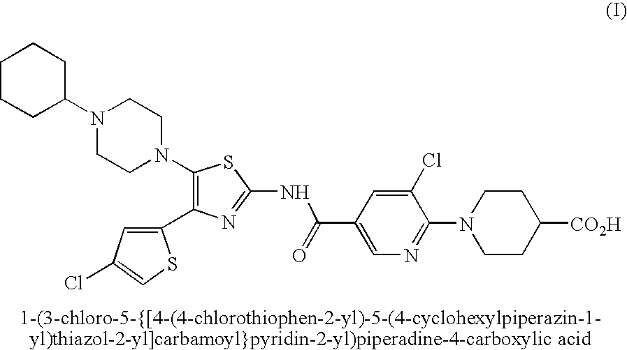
C1CCC(N2CCN(C3=C(C4=CC(Cl)=CS4)N=C(NC(=O)C4=CN=C(N5CCC([CO2H])CC5)C(Cl)=C4)S3)CC2)CC1
